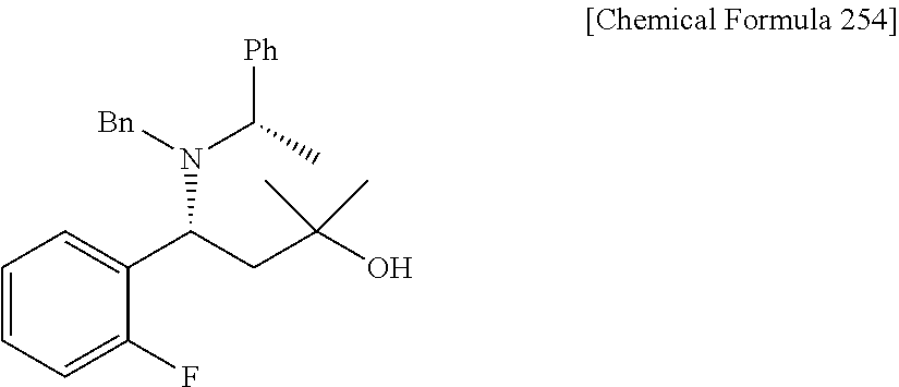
C1=CC=C(F)C(C(N([Bn])C(C)[Ph])CC(O)(C)C)=C1
